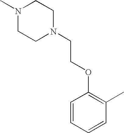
N1(C)CCN(CCOC2=C(C)C=CC=C2)CC1
